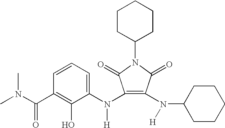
C1=CC=C(N(C2=C(N(C3CCCCC3)[H])C(=O)N(C3CCCCC3)C2=O)[H])C(O)=C1C(N(C)C)=O
